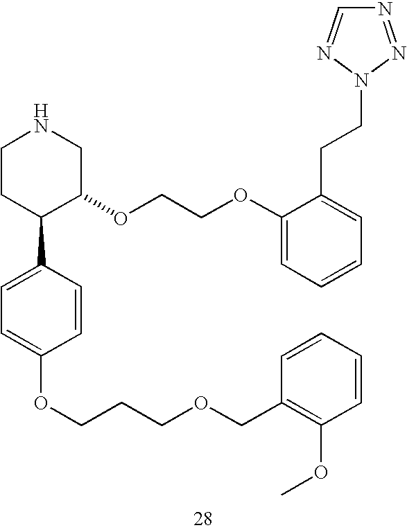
C1CC(C2=CC=C(OCCCOCC3=C(OC)C=CC=C3)C=C2)C(OCCOC2=CC=CC=C2CCN2N=CN=N2)CN1
